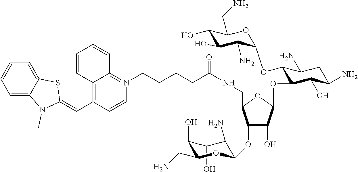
C1(O)C(O)C(CN)OC(OC2C(O)C(OC3C(OC4C(N)C(O)C(O)C(CN)O4)C(N)CC(N)C3O)OC2CNC(CCCCN2=C3C(=C(C=C4N(C)C5=CC=CC=C5S4)C=C2)C=CC=C3)=O)C1N
